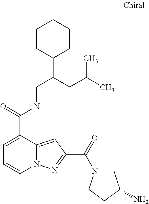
C1=C(C(=O)NCC(C2CCCCC2)CC(C)C)C2=CC(C(=O)N3CC(N)CC3)=NN2C=C1
